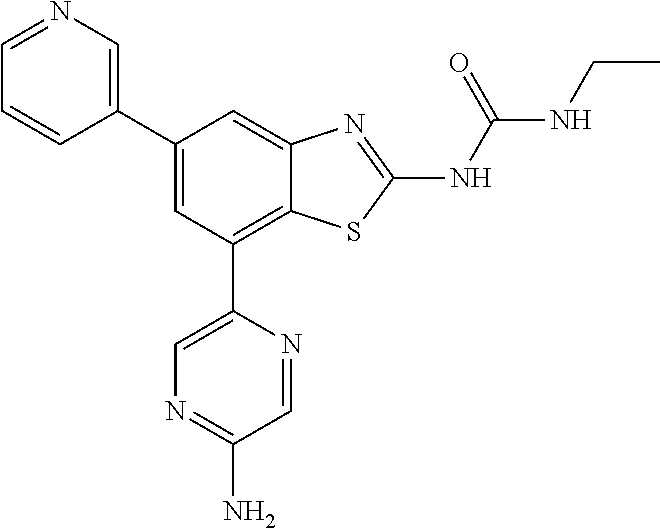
C1(C2=CN=CC=C2)=CC(C2=CN=C(N)C=N2)=C2C(=C1)N=C(NC(=O)NCC)S2
